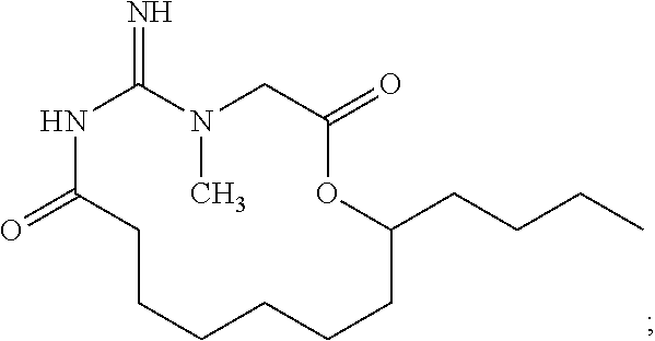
N1C(=O)CCCCCCC(CCCC)OC(=O)CN(C)C1=N
